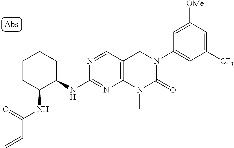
C1(NC2C(NC(=O)C=C)CCCC2)=NC2=C(C=N1)CN(C1=CC([CF3])=CC([OMe])=C1)C(=O)N2C
